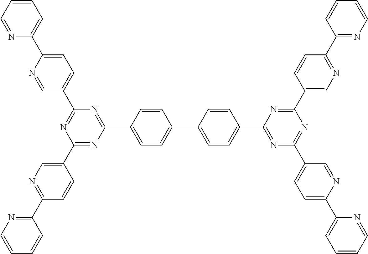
C1(C2=CC=C(C3=CC=CC=N3)N=C2)=NC(C2=CN=C(C3=NC=CC=C3)C=C2)=NC(C2=CC=C(C3=CC=C(C4=NC(C5=CC=C(C6=CC=CC=N6)N=C5)=NC(C5=CN=C(C6=NC=CC=C6)C=C5)=N4)C=C3)C=C2)=N1
